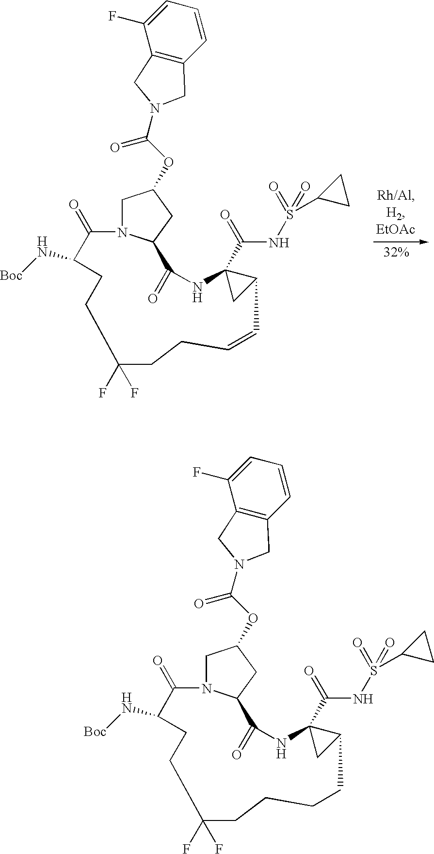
C1(N[Boc])C(=O)N2CC(OC(=O)N3CC4=C(C=CC=C4F)C3)CC2C(=O)NC2(C(=O)NS(=O)(=O)C3CC3)CC2CCCCC(F)(F)CC1.C1(N[Boc])C(=O)N2CC(OC(=O)N3CC4=C(C=CC=C4F)C3)CC2C(=O)NC2(C(=O)NS(=O)(=O)C3CC3)CC2C=CCCC(F)(F)CC1
